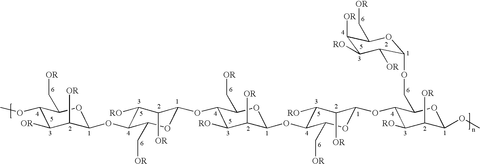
C1(OC)C([OR])C([OR])C(OC2C([RO])C([OR])C(OC3C([RO])C([OR])C(OC4C([RO])C([OR])C(OC5C([RO])C([OR])C(OC)OC5COC5C([OR])C([RO])C([OR])C(C[OR])O5)OC4C[OR])OC3C[OR])OC2C[OR])OC1C[OR]
